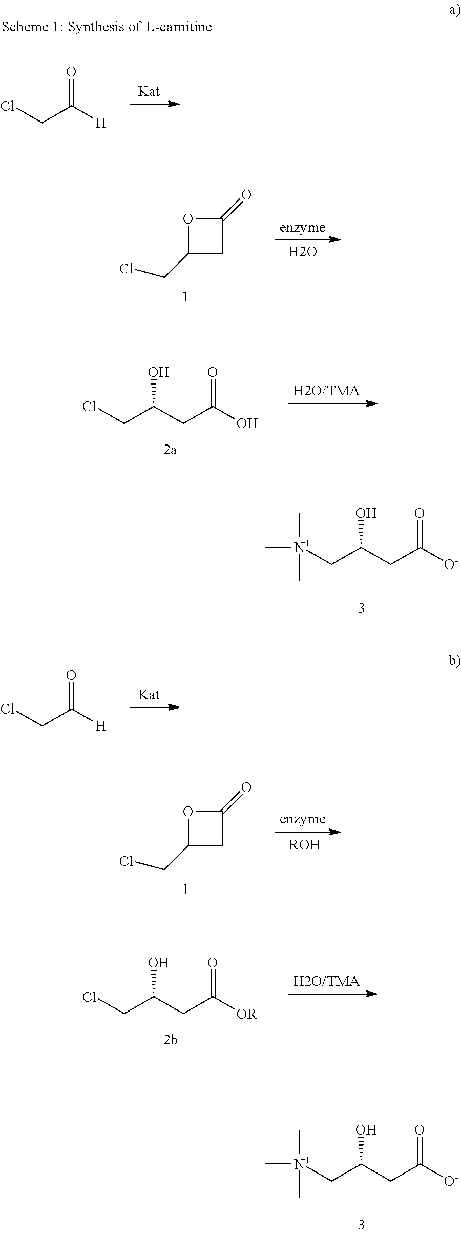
ClCC([H])=O.O1C(CCl)CC1=O.O.ClCC(CC(O)=O)O.[N+](CC(CC([O-])=O)O)(C)(C)C.ClCC([H])=O.O1C(CCl)CC1=O.[ROH].ClCC(CC([OR])=O)O.[N+](CC(CC([O-])=O)O)(C)(C)C
